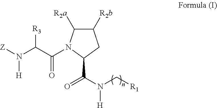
C1([R2b])C([R2a])N(C(C(N([Z])[H])[R3])=O)C(C(N(C[R1])[H])=O)C1
